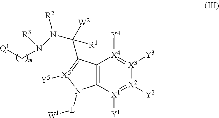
C12=C(C(C([R1])(N(N([R3])C[Q1])[R2])[W2])=[X5]([Y5])N1[L][W1])[X4]([Y4])=[X3]([Y3])[X2]([Y2])=[X1]2[Y1]
